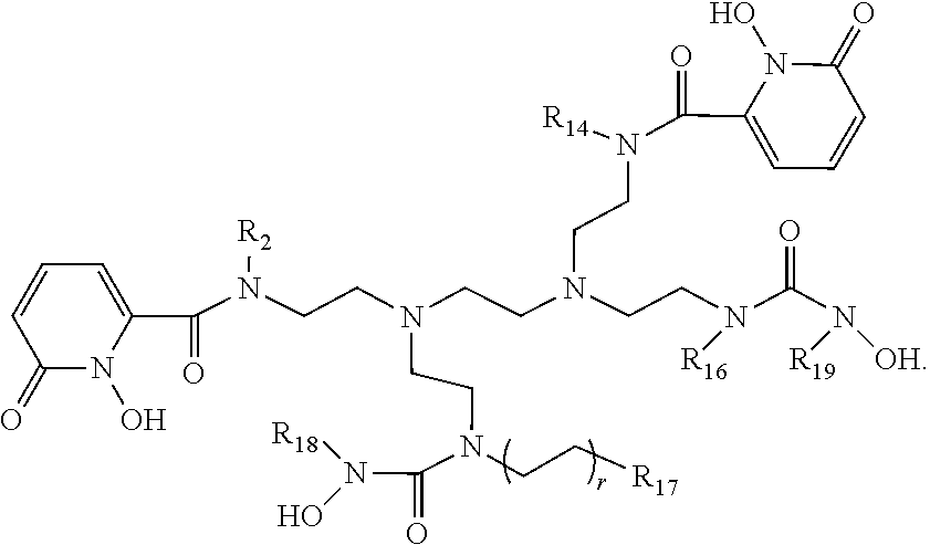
[R18]N(C(N(CCN(CCN(CCN([R14])C(C1=CC=CC(=O)N1O)=O)CCN([R16])C(N([R19])[OH])=O)CCN([R2])C(C1=CC=CC(=O)N1O)=O)CC[R17])=O)O
